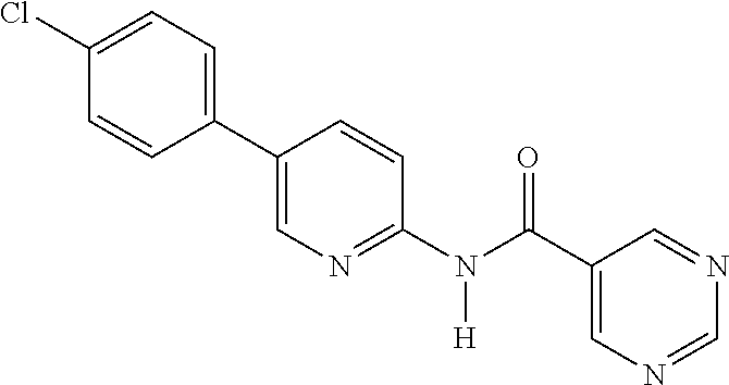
C1(C2=CN=C(N(C(C3=CN=CN=C3)=O)[H])C=C2)=CC=C(Cl)C=C1
